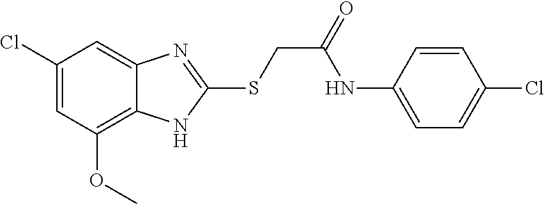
C1(Cl)=CC(OC)=C2C(=C1)N=C(SCC(=O)NC1=CC=C(Cl)C=C1)N2
